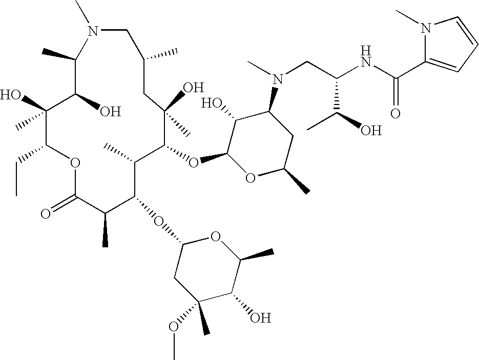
C1(C)C(O)C(O)(C)C(CC)OC(=O)C(C)C(OC2CC(C)(OC)C(O)C(C)O2)C(C)C(OC2OC(C)CC(N(C)CC(NC(=O)C3=CC=CN3C)C(C)O)C2O)C(O)(C)CC(C)CN1C
